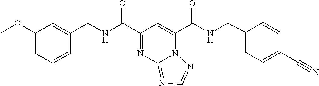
C1=CC=C(OC)C=C1CNC(=O)C1=NC2=NC=NN2C(C(NCC2=CC=C(C#N)C=C2)=O)=C1
